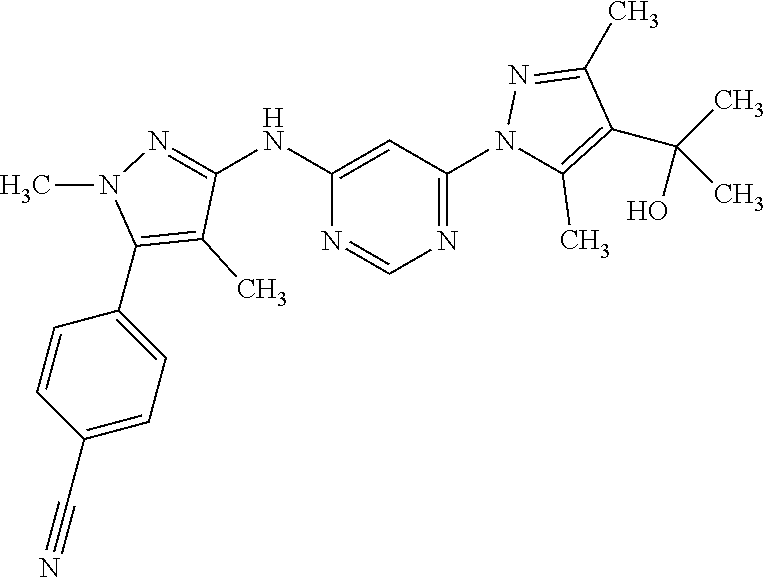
C1(NC2=NN(C)C(C3=CC=C(C#N)C=C3)=C2C)=CC(N2C(C)=C(C(C)(O)C)C(C)=N2)=NC=N1
